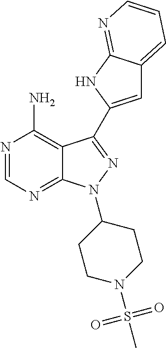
C12=C(N)N=CN=C1N(C1CCN(S(C)(=O)=O)CC1)N=C2C1=CC2=CC=CN=C2N1
